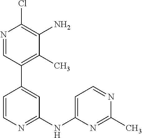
N1=CC=C(NC2=NC=CC(C3=C(C)C(N)=C(Cl)N=C3)=C2)N=C1C
